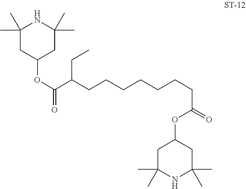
C1(C)(C)CC(OC(C(CCCCCCCC(OC2CC(C)(C)NC(C)(C)C2)=O)CC)=O)CC(C)(C)N1
